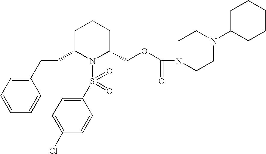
C(C1N(S(C2=CC=C(Cl)C=C2)(=O)=O)C(COC(N2CCN(C3CCCCC3)CC2)=O)CCC1)CC1=CC=CC=C1
